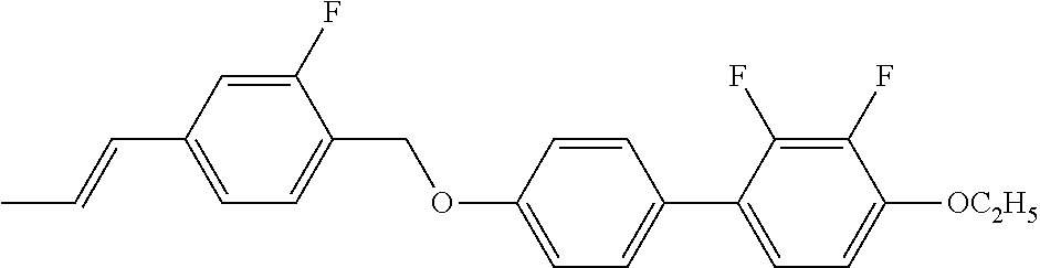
C1(F)=CC(C=CC)=CC=C1COC1=CC=C(C2=CC=C([OC2H5])C(F)=C2F)C=C1
